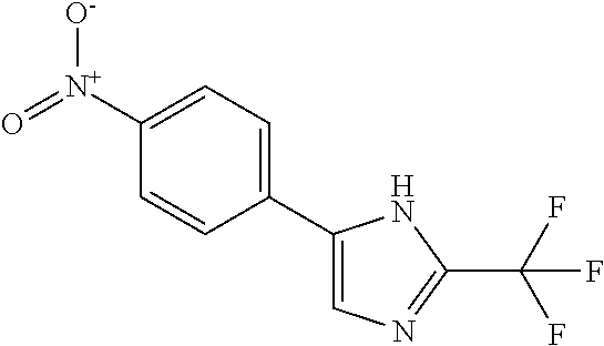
C1=CC(C2=CN=C(C(F)(F)F)N2)=CC=C1[N+](=O)[O-]
